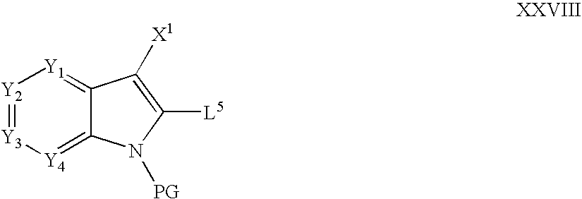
[Y4]1=C2C(=[Y1][Y2]=[Y3]1)C([X1])=C([L5])N2[PG]
